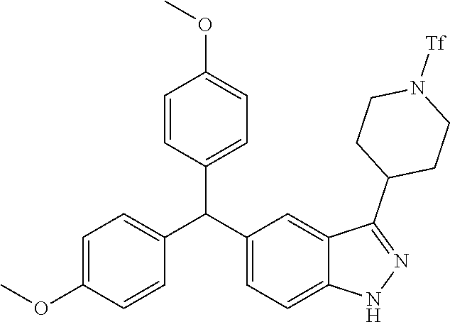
C1=C(OC)C=CC(C(C2=CC=C3C(=C2)C(C2CCN([Tf])CC2)=NN3)C2=CC=C(OC)C=C2)=C1
